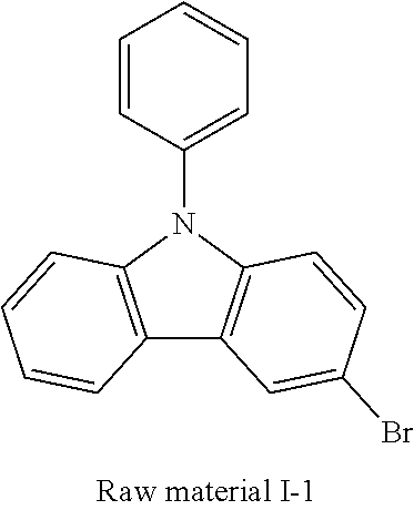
C12=C(N(C3=CC=CC=C3)C3=C1C=C(Br)C=C3)C=CC=C2
